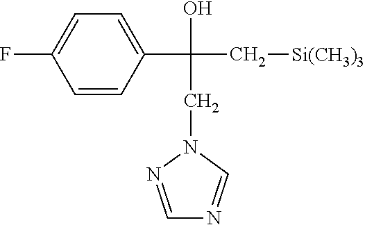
C1=NN(CC(C[Si(CH3)3])(C2=CC=C(F)C=C2)O)C=N1
